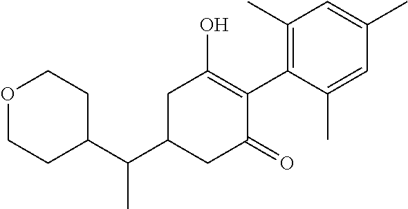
C1(C(C2CC(=O)C(C3=C(C)C=C(C)C=C3C)=C(O)C2)C)CCOCC1
